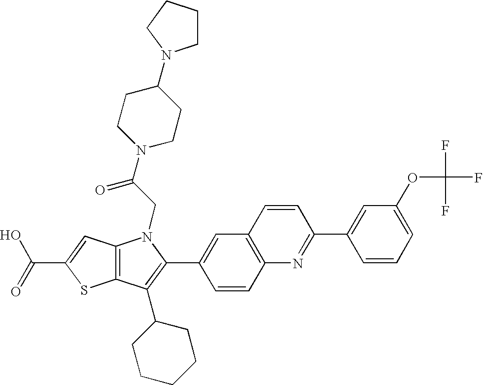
C(C1=CC2=C(S1)C(C1CCCCC1)=C(C1=CC3=C(C=C1)N=C(C1=CC(OC(F)(F)F)=CC=C1)C=C3)N2CC(=O)N1CCC(N2CCCC2)CC1)(=O)O
